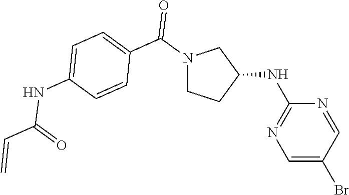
N1(C(C2=CC=C(NC(=O)C=C)C=C2)=O)CCC(NC2=NC=C(Br)C=N2)C1
